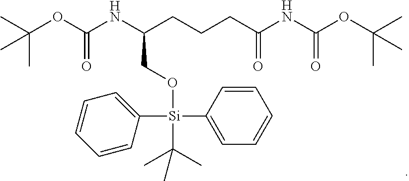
C(OC(NC(CCCC(NC(OC(C)(C)C)=O)=O)CO[Si](C1=CC=CC=C1)(C(C)(C)C)C1=CC=CC=C1)=O)(C)(C)C
